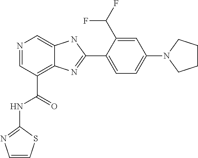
N1=CC(C(=O)NC2=NC=CS2)=C2C(=C1)NC(C1=CC=C(N3CCCC3)C=C1C(F)F)=N2
